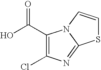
C1(C(O)=O)=C(Cl)N=C2N1C=CS2
